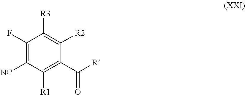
C1(F)=C([NC])C([R1])=C(C(=O)[R])C([R2])=C1[R3]
